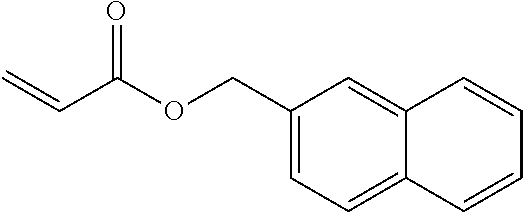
C1(COC(C=C)=O)=CC=C2C(=C1)C=CC=C2
